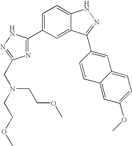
C1(C2=CC=C3C(=C2)C(C2=CC4=CC=C(OC)C=C4C=C2)=NN3)=NC(CN(CCOC)CCOC)=NN1
